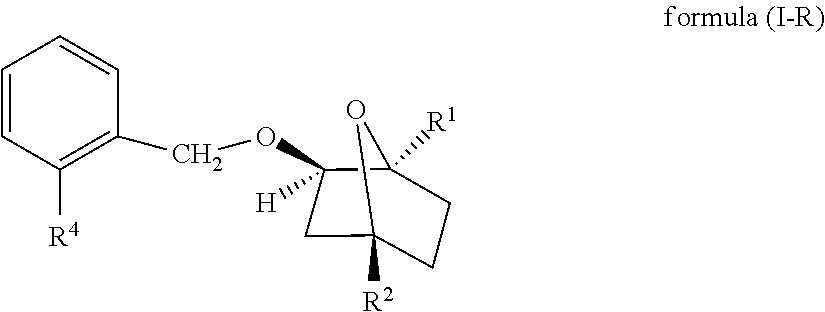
C1C([H])(OCC2=C([R4])C=CC=C2)C2([R1])OC1([R2])CC2
